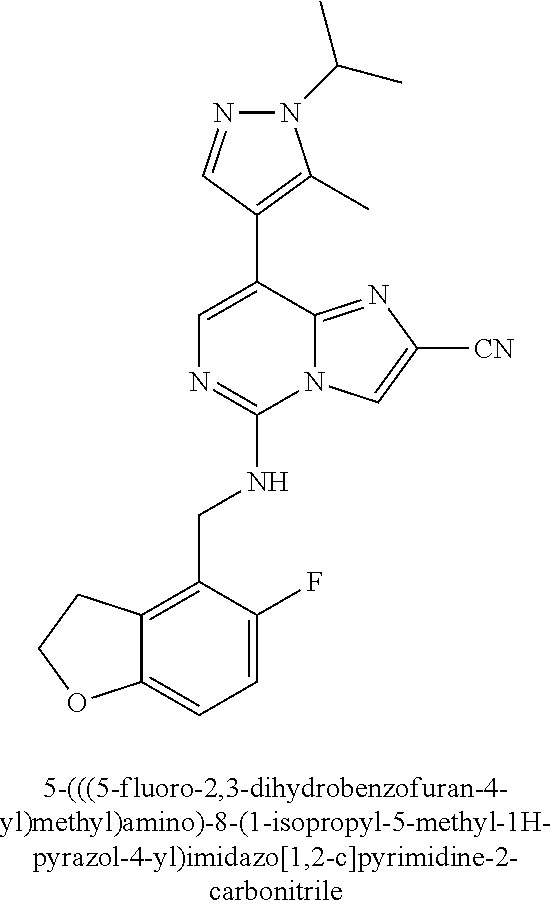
C12=CC=C(F)C(CNC3=NC=C(C4=C(C)N(C(C)C)N=C4)C4=NC([CN])=CN34)=C1CCO2
